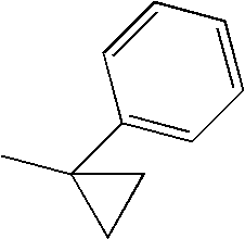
C1(C2(C)CC2)=CC=CC=C1
